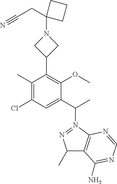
C1(C)=C(Cl)C=C(C(C)N2=NC(C)C3=C2N=CN=C3N)C(OC)=C1C1CN(C2(CC#N)CCC2)C1
